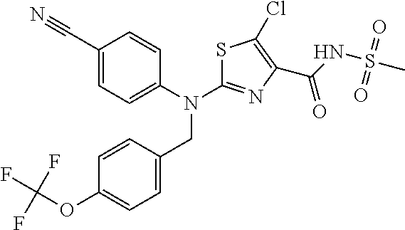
C1(C#N)=CC=C(N(C2=NC(C(NS(C)(=O)=O)=O)=C(Cl)S2)CC2=CC=C(OC(F)(F)F)C=C2)C=C1
